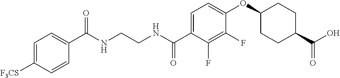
C(NCCNC(C1=CC=C(OC2CCC(C(O)=O)CC2)C(F)=C1F)=O)(=O)C1=CC=C([F3CS])C=C1
